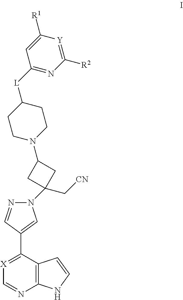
[X]1=C(C2=CN(C3(C[CN])CC(N4CCC([L]C5=NC([R2])=[Y]C([R1])=C5)CC4)C3)N=C2)C2=C(N=C1)NC=C2
